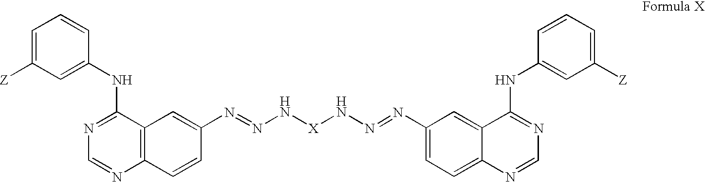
C1=C([Z])C=C(NC2=NC=NC3=C2C=C(N=NN[X]NN=NC2=CC=C4C(=C2)C(NC2=CC([Z])=CC=C2)=NC=N4)C=C3)C=C1
